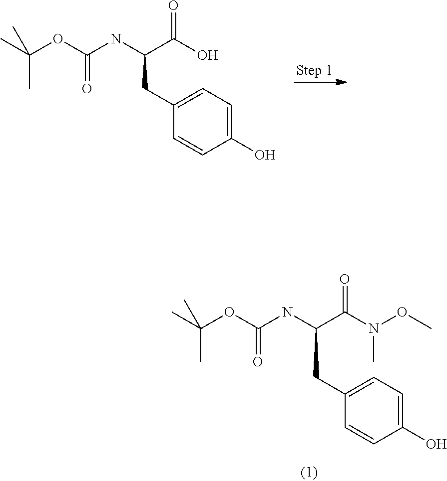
CC(OC(=O)NC(CC1=CC=C(O)C=C1)C(N(C)OC)=O)(C)C.CC(OC(=O)NC(CC1=CC=C(O)C=C1)C(O)=O)(C)C
